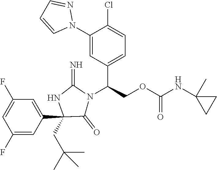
C1=C(F)C=C(C2(CC(C)(C)C)C(=O)N(C(C3=CC=C(Cl)C(N4N=CC=C4)=C3)COC(=O)NC3(C)CC3)C(=N)N2)C=C1F
